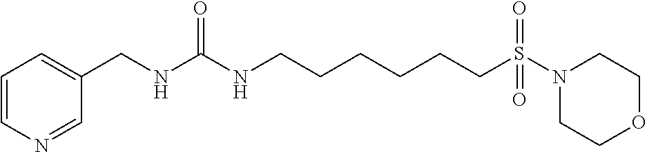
C1=C(CNC(NCCCCCCS(N2CCOCC2)(=O)=O)=O)C=NC=C1
